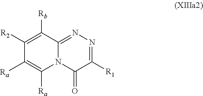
C1([R2])=C([Rb])C2=NN=C([R1])C(=O)N2C([Ra])=C1[Ra]
